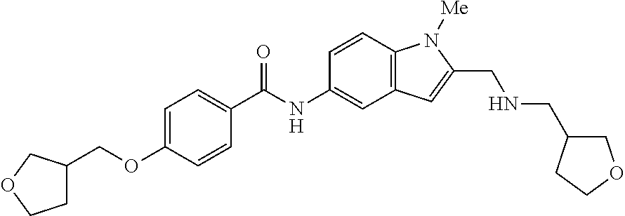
C1C(COC2=CC=C(C(=O)NC3=CC4=C(C=C3)N([Me])C(CNCC3COCC3)=C4)C=C2)COC1
